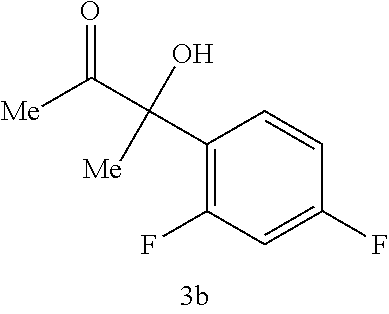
C1(C(C([Me])=O)(O)[Me])=C(F)C=C(F)C=C1
